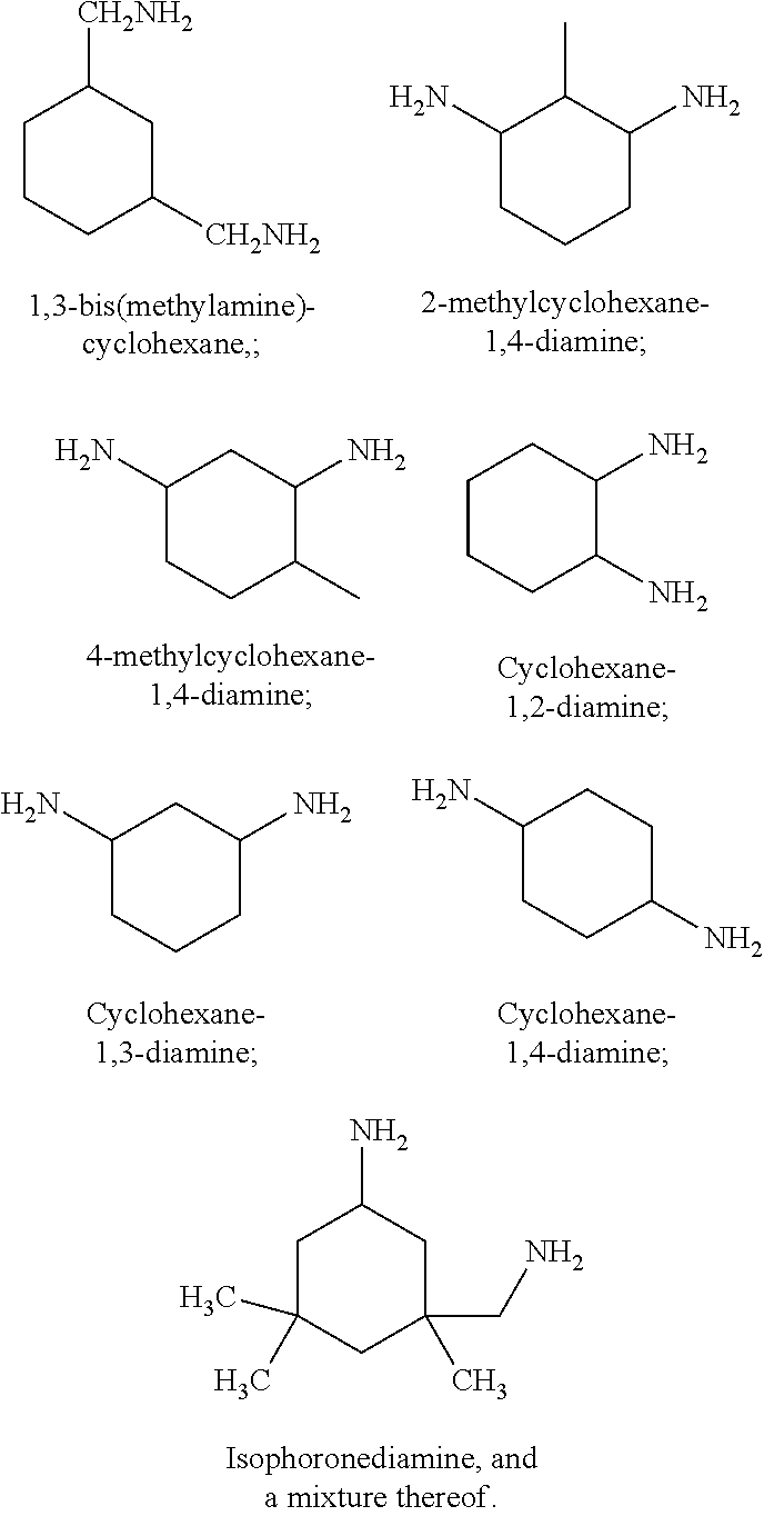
C1(N)CC(C)(C)CC(CN)(C)C1.[CH2NH2]C1CCCC([CH2NH2])C1.CC1C(N)CCCC1N.C1CCCC(N)C1N.C1C(N)CCC(C)C1N.C1C(N)CCC(N)C1.C1C(N)CCCC1N
